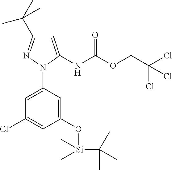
C1=C(NC(OCC(Cl)(Cl)Cl)=O)N(C2=CC(Cl)=CC(O[Si](C(C)(C)C)(C)C)=C2)N=C1C(C)(C)C
